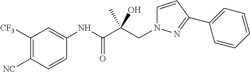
C(C(C(NC1=CC([CF3])=C([NC])C=C1)=O)(O)C)N1C=CC(C2=CC=CC=C2)=N1
